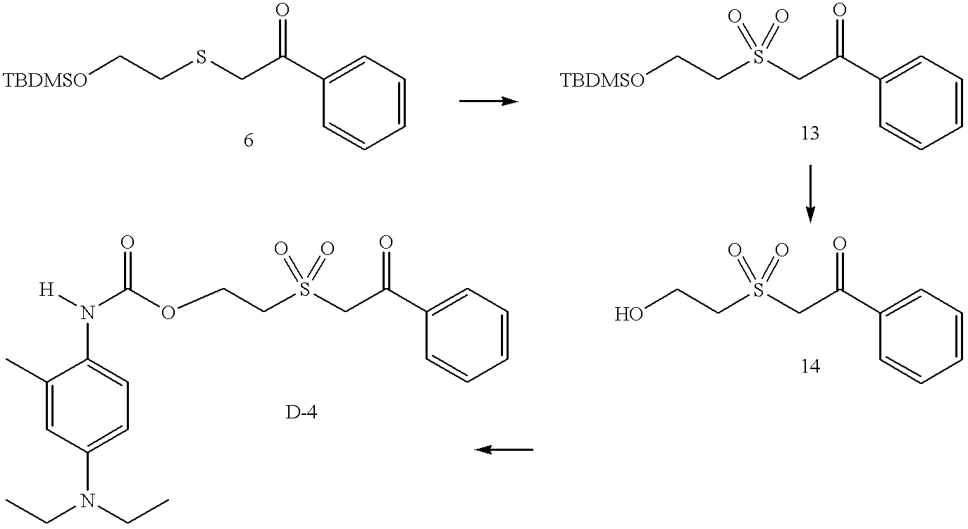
S(CC(C1=CC=CC=C1)=O)CC[TBDMSO].C(CS(CC(C1=CC=CC=C1)=O)(=O)=O)OC(N(C1=CC=C(N(CC)CC)C=C1C)[H])=O.S(CC(C1=CC=CC=C1)=O)(CC[TBDMSO])(=O)=O.S(CC(C1=CC=CC=C1)=O)(CCO)(=O)=O
